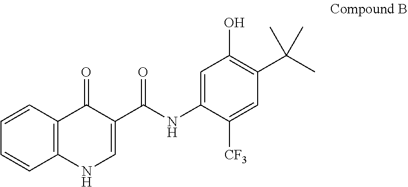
C1=CC2=C(C=C1)NC=C(C(NC1=CC(O)=C(C(C)(C)C)C=C1[CF3])=O)C2=O
